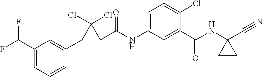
C1(C(F)F)=CC=CC(C2C(C(NC3=CC=C(Cl)C(C(NC4(C#N)CC4)=O)=C3)=O)C2(Cl)Cl)=C1
